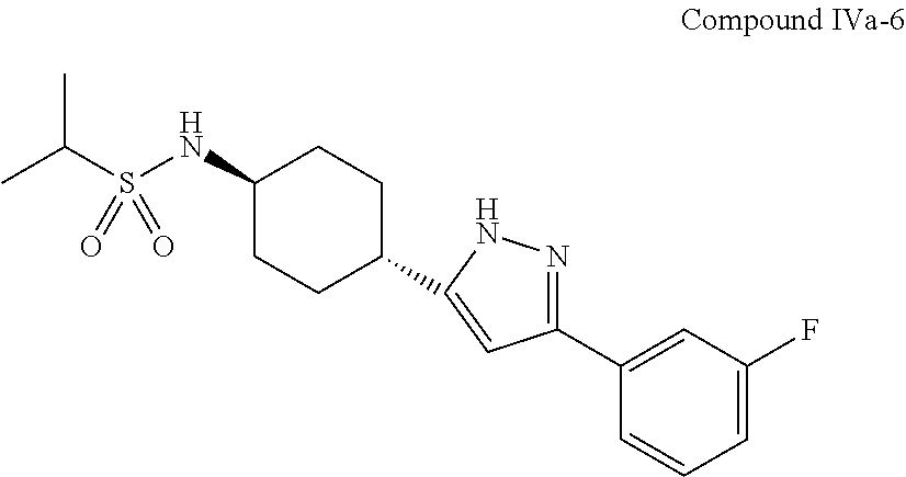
CC(S(NC1CCC(C2=CC(C3=CC(F)=CC=C3)=NN2)CC1)(=O)=O)C
